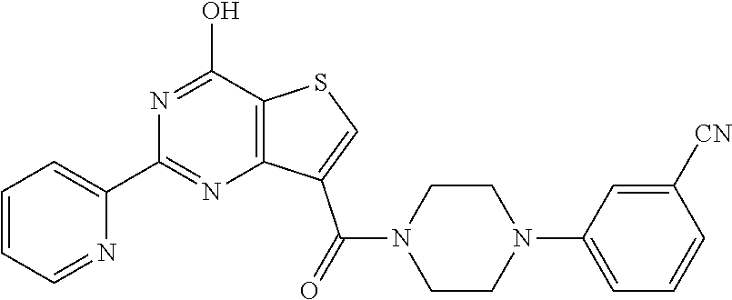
C1=CC=NC(C2=NC3=C(C(O)=N2)SC=C3C(N2CCN(C3=CC=CC([CN])=C3)CC2)=O)=C1
